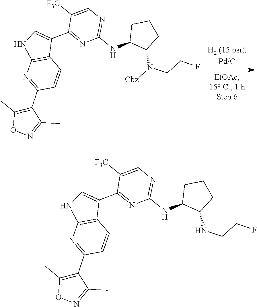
C1CCC(N(CCF)[Cbz])C1NC1=NC=C([F3C])C(C2=CNC3=C2C=CC(C2=C(C)ON=C2C)=N3)=N1.C1CCC(NCCF)C1NC1=NC=C([F3C])C(C2=CNC3=C2C=CC(C2=C(C)ON=C2C)=N3)=N1
